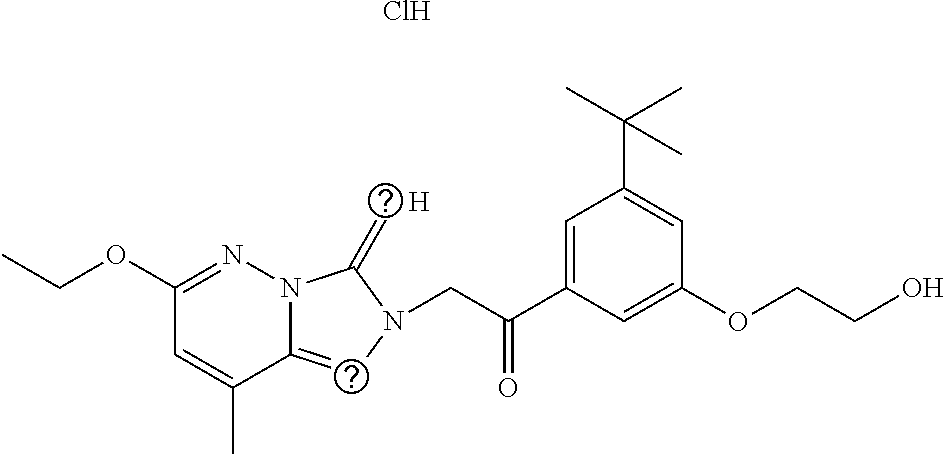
C12=CN(CC(C3=CC(C(C)(C)C)=CC(OCCO)=C3)=O)C(=C)N1N=C(OCC)C=C2C.[H].Cl
